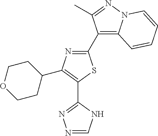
C1(C2=C3N(N=C2C)C=CC=C3)=NC(C2CCOCC2)=C(C2=NN=CN2)S1
